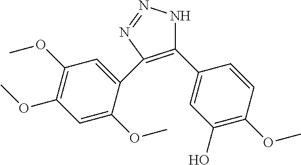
C1(C2=CC(O)=C(OC)C=C2)=C(C2=CC(OC)=C(OC)C=C2OC)N=NN1
